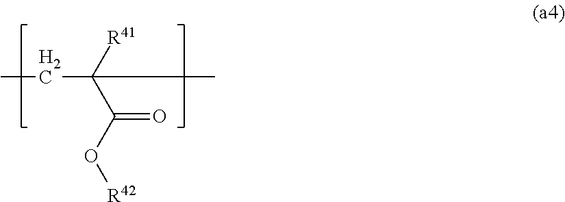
CCC([R41])(C(=O)O[R42])C
